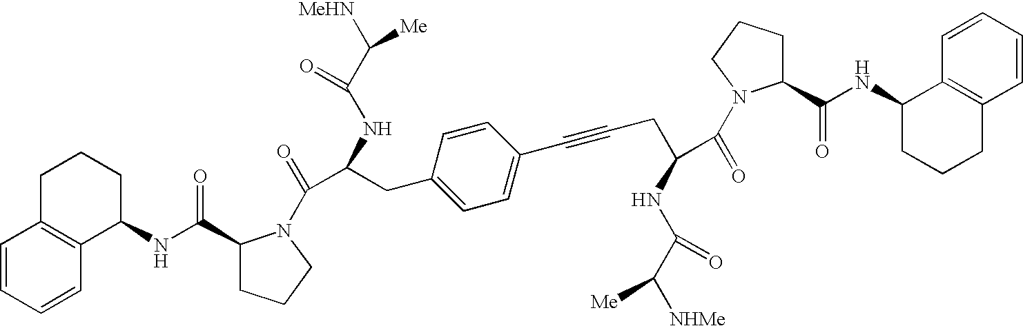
C1=CC=CC2=C1CCCC2NC(=O)C1CCCN1C(=O)C(NC(C([MeHN])[Me])=O)CC1=CC=C(C#CCC(C(=O)N2C(C(NC3CCCC4=C3C=CC=C4)=O)CCC2)NC(=O)C([NHMe])[Me])C=C1
